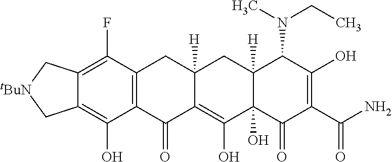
C12=C(F)C3=C(C(O)=C1C[tBuN]C2)C(=O)C1=C(O)C2(O)C([H])(CC1([H])C3)C(N(CC)C)C(O)=C(C(=O)N)C2=O
